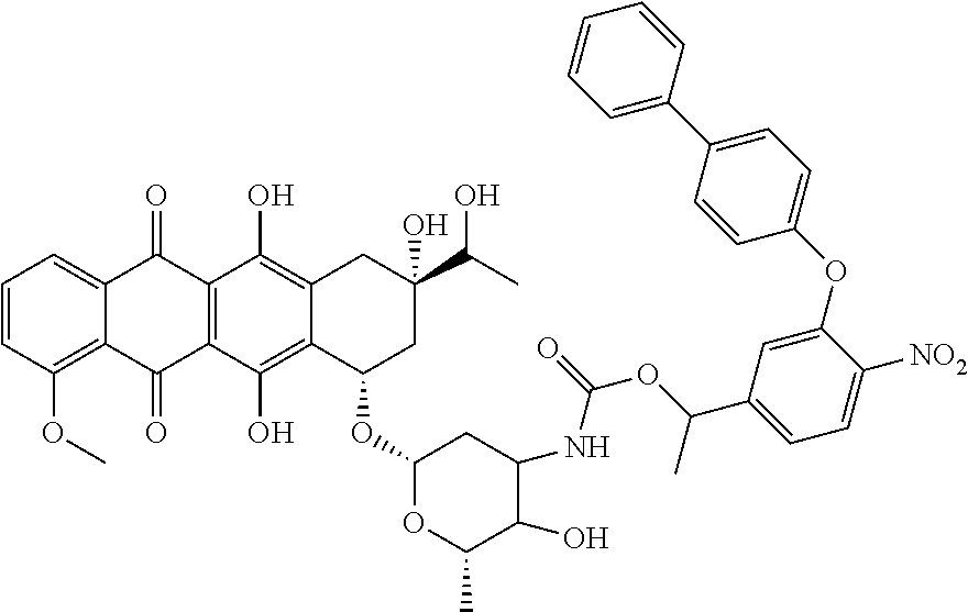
C1=CC(OC)=C2C(=C1)C(=O)C1=C(C2=O)C(O)=C2C(=C1O)CC(C(C)O)(O)CC2OC1OC(C)C(O)C(NC(OC(C2=CC=C([NO2])C(OC3=CC=C(C4=CC=CC=C4)C=C3)=C2)C)=O)C1
